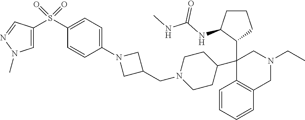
C1=CC=CC2=C1C(C1C(NC(NC)=O)CCC1)(C1CCN(CC3CN(C4=CC=C(S(=O)(=O)C5=CN(C)N=C5)C=C4)C3)CC1)CN(CC)C2
